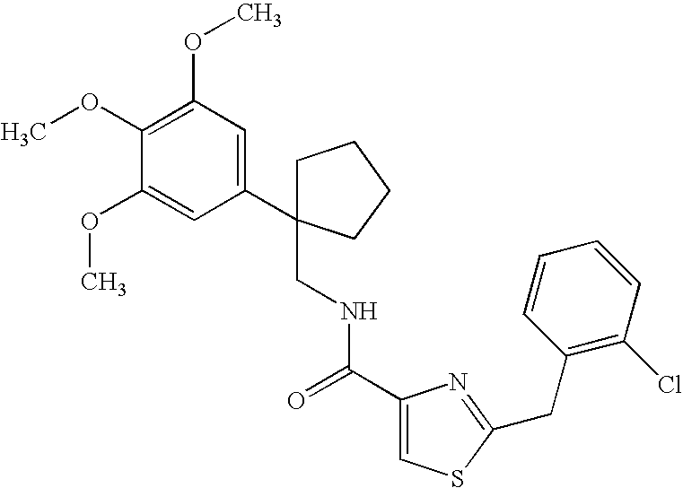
C1C(C2=CC(OC)=C(OC)C(OC)=C2)(CNC(C2=CSC(CC3=C(Cl)C=CC=C3)=N2)=O)CCC1
